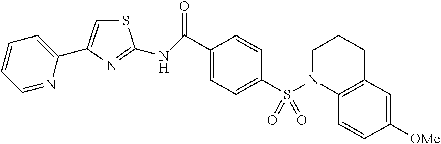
C1(C(=O)NC2=NC(C3=CC=CC=N3)=CS2)=CC=C(S(N2C3=C(CCC2)C=C([OMe])C=C3)(=O)=O)C=C1
